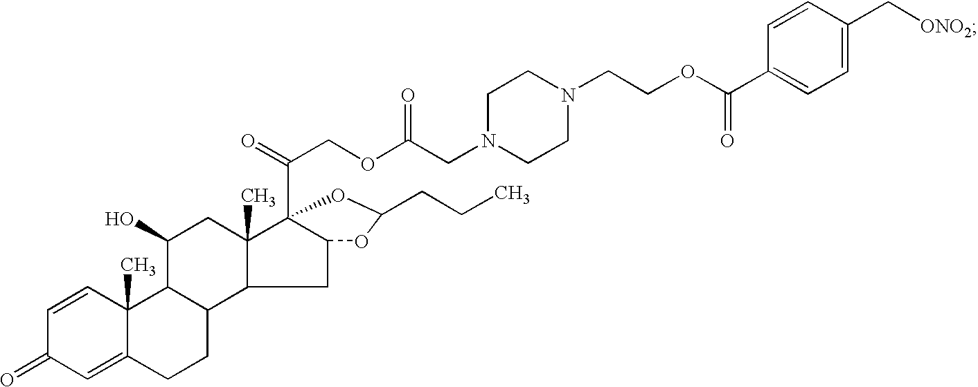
C1=CC2(C)C(=CC1=O)CCC1C3C(C)(CC(O)C21)C1(C(COC(CN2CCN(CCOC(C4=CC=C(C[ONO2])C=C4)=O)CC2)=O)=O)C(C3)OC(CCC)O1
